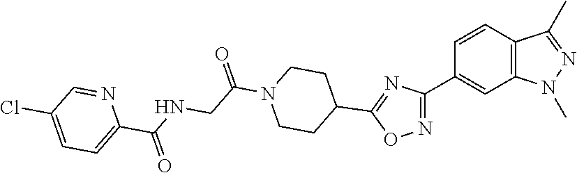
C1CC(C2=NC(C3=CC4=C(C=C3)C(C)=NN4C)=NO2)CCN1C(=O)CNC(=O)C1=CC=C(Cl)C=N1
